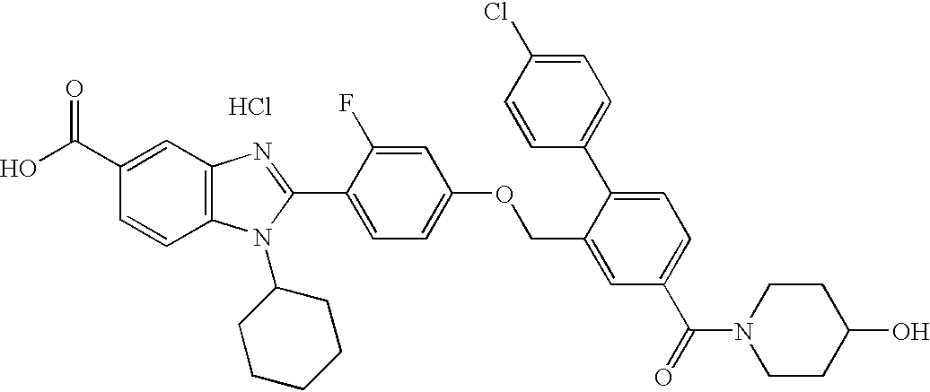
OC(C1=CC2=C(C=C1)N(C1CCCCC1)C(C1=CC=C(OCC3=CC(C(=O)N4CCC(O)CC4)=CC=C3C3=CC=C(Cl)C=C3)C=C1F)=N2)=O.Cl
